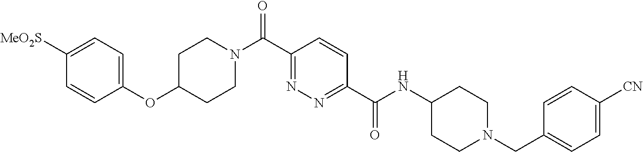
C(C1=NN=C(C(NC2CCN(CC3=CC=C([CN])C=C3)CC2)=O)C=C1)(=O)N1CCC(OC2=CC=C([MeO2S])C=C2)CC1
